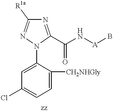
C1=C([CH2NHGly])C(N2C(C(N[A]B)=O)=NC([R1a])=N2)=CC(Cl)=C1
